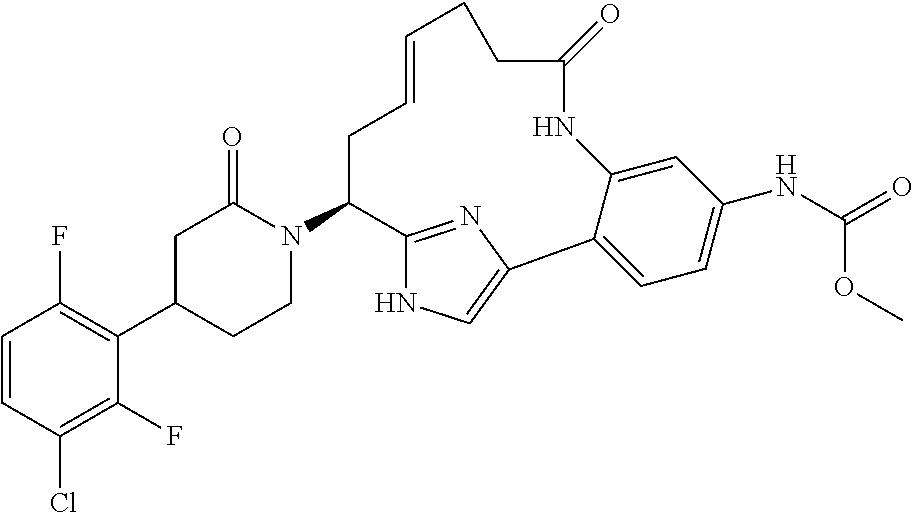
C1=CC(Cl)=C(F)C(C2CCN(C3C4=NC(=CN4)C4=CC=C(NC(=O)OC)C=C4NC(=O)CCC=CC3)C(=O)C2)=C1F
